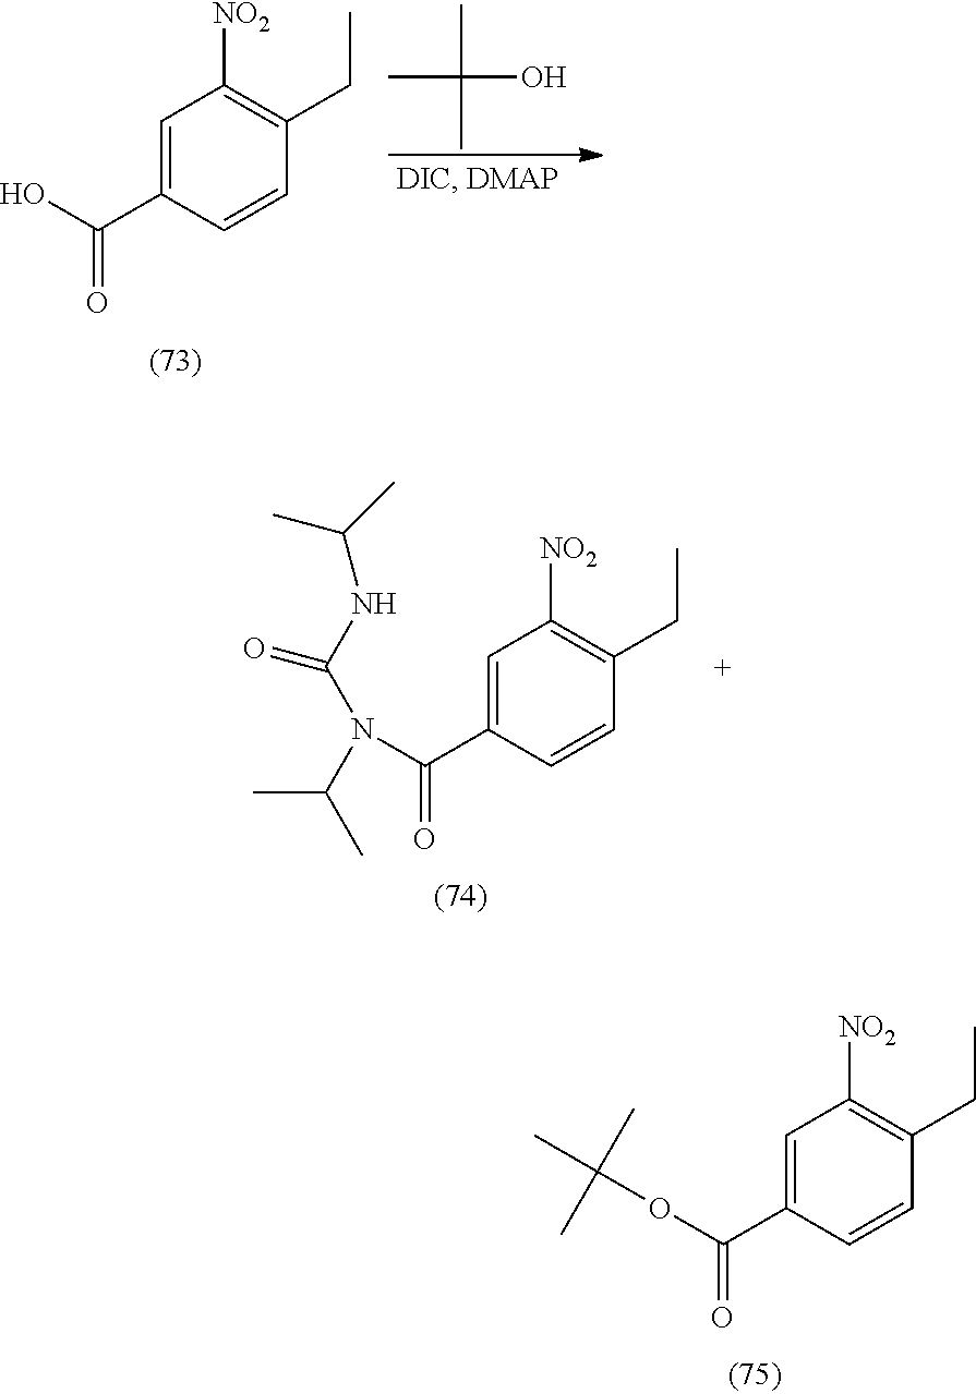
CC(C)(O)C.C1=C(C(O)=O)C=CC(CC)=C1[NO2].C1=C(C(N(C(C)C)C(NC(C)C)=O)=O)C=CC(CC)=C1[NO2].C1=C(C(=O)OC(C)(C)C)C=CC(CC)=C1[NO2]
